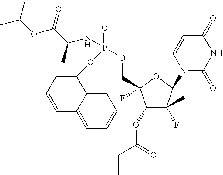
C1=C(OP(NC(C(OC(C)C)=O)C)(=O)OCC2(F)C(OC(CC)=O)C(F)(C)C(N3C(=O)NC(=O)C=C3)O2)C2=CC=CC=C2C=C1
